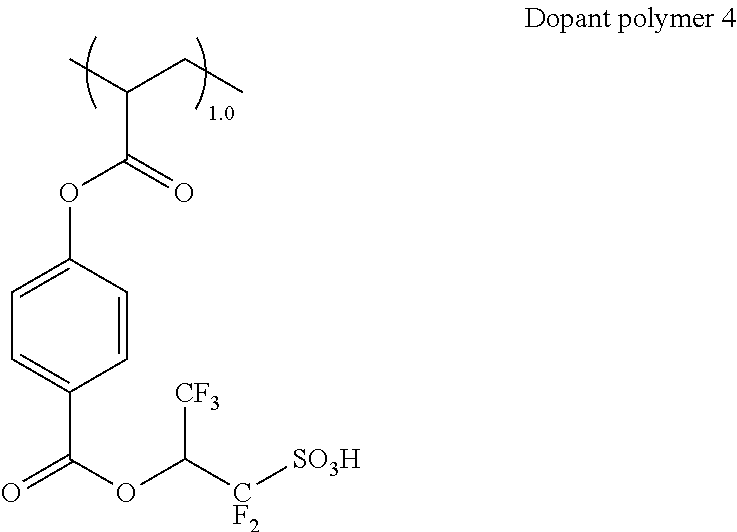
CC(CC)C(=O)OC1=CC=C(C(=O)OC([CF2][SO3H])[CF3])C=C1
